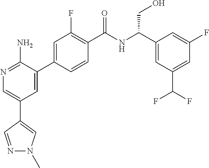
N1=C(N)C(C2=CC(F)=C(C(NC(C3=CC(C(F)F)=CC(F)=C3)CO)=O)C=C2)=CC(C2=CN(C)N=C2)=C1
